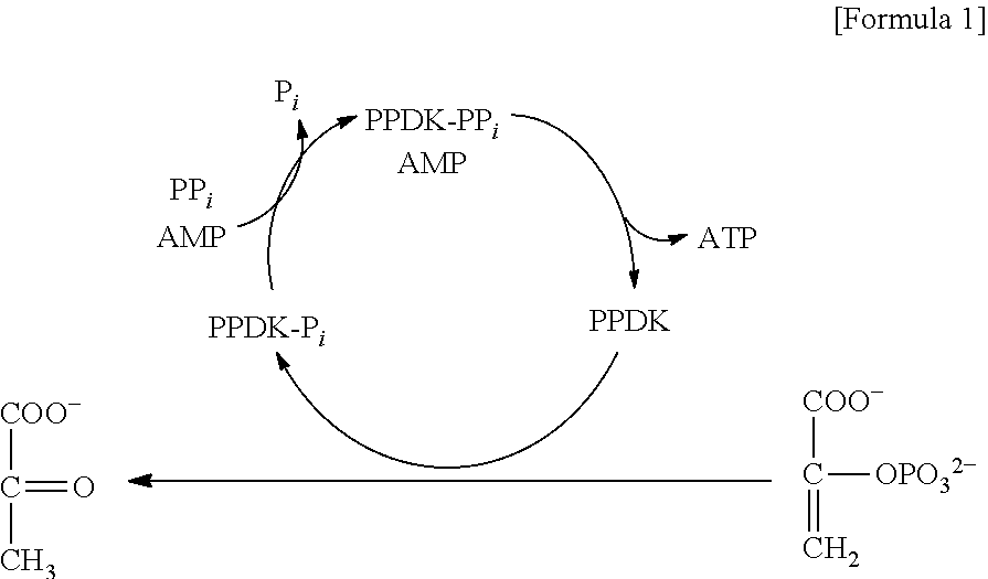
[COO-]C(=C)[OPO32-].[PPDK-Pi].[PPDK].[COO-]C(=O)C
